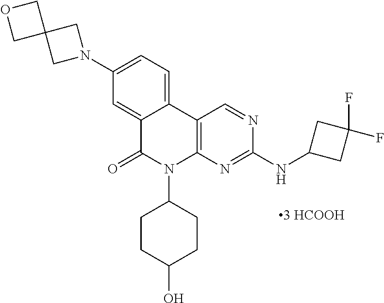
C12=C(N=C(NC3CC(F)(F)C3)N=C1)N(C1CCC(O)CC1)C(=O)C1=CC(N3CC4(C3)COC4)=CC=C21
